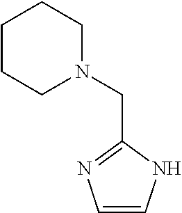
C1CCN(CC2=NC=CN2)CC1
